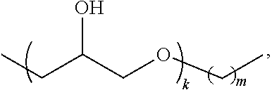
OC(COCC)CC
